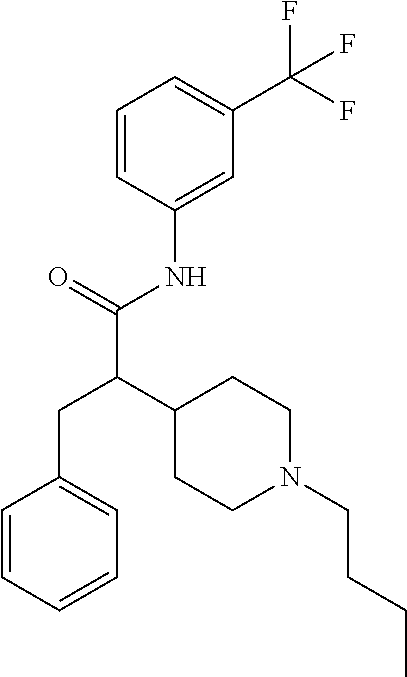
C1=CC(NC(C(C2CCN(CCCC)CC2)CC2=CC=CC=C2)=O)=CC(C(F)(F)F)=C1
